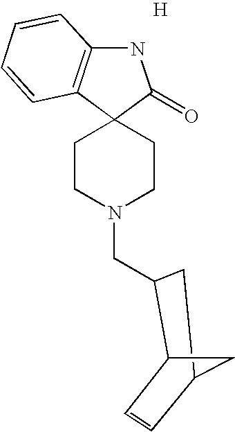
N1C2=C(C3(C1=O)CCN(CC1C4C=CC(C1)C4)CC3)C=CC=C2.[H]
